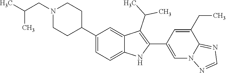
C1(C2CCN(CC(C)C)CC2)=CC=C2C(=C1)C(C(C)C)=C(C1=CN3C(=NC=N3)C(CC)=C1)N2
